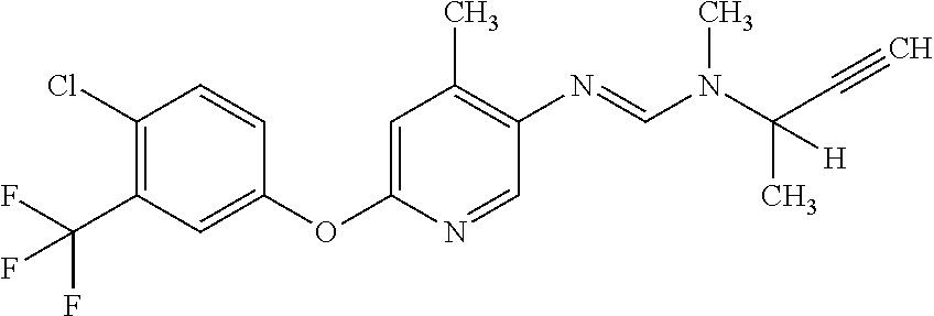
C1=CC(Cl)=C(C(F)(F)F)C=C1OC1=CC(C)=C(N=CN(C)C(C#C)([H])C)C=N1
